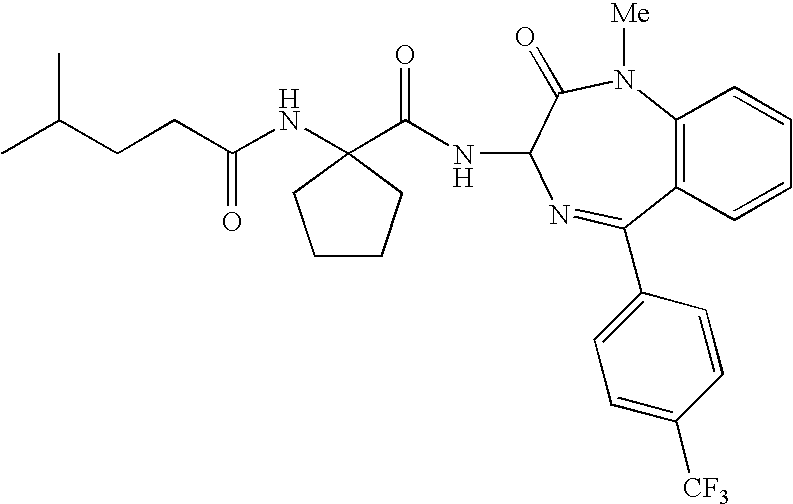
C(CC(C)C)C(NC1(C(NC2C(=O)N([Me])C3=C(C=CC=C3)C(C3=CC=C([CF3])C=C3)=N2)=O)CCCC1)=O
